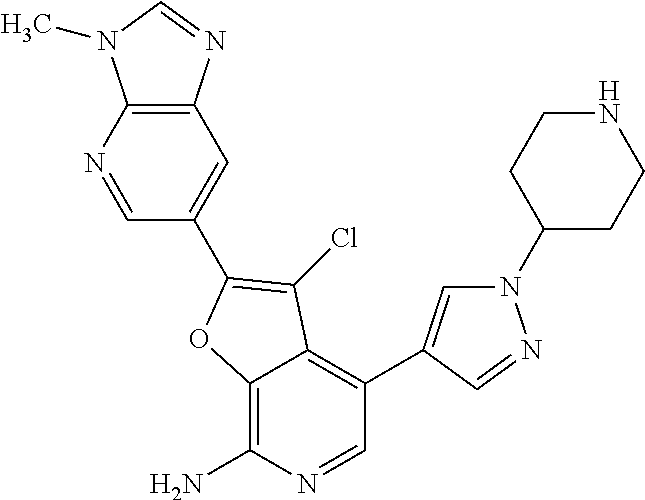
C12=C(N=CC(C3=C(Cl)C4=C(C5=CN(C6CCNCC6)N=C5)C=NC(N)=C4O3)=C1)N(C)C=N2
